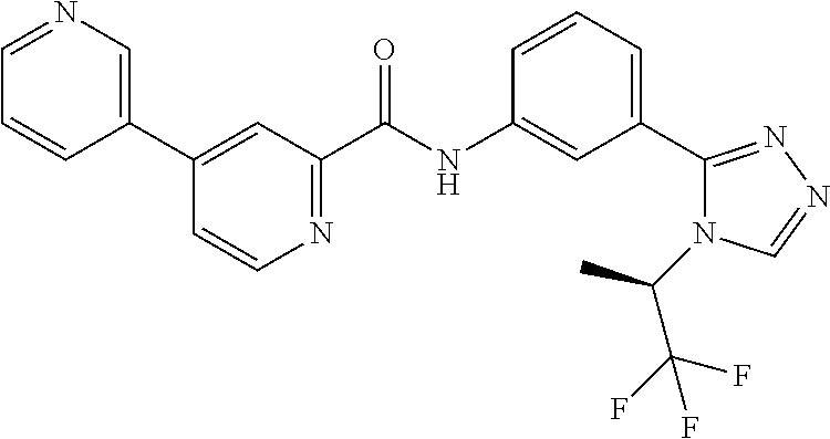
C1=CC(C2=CC(C(NC3=CC(C4=NN=CN4C(C(F)(F)F)C)=CC=C3)=O)=NC=C2)=CN=C1
